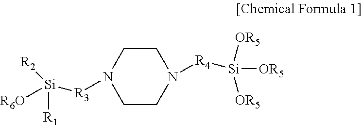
C1CN([R4][Si]([OR5])([OR5])[OR5])CCN1[R3][Si]([R1])([R6O])[R2]
